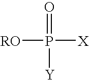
[RO]P(=O)([Y])[X]
